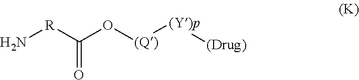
N[R]C(O[(Q)][(Y)p][(Drug)])=O
